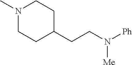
N1(C)CCC(CCN([Ph])[Me])CC1
